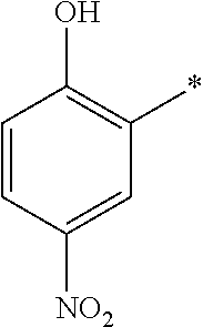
C1=CC([NO2])=CC(*)=C1O
